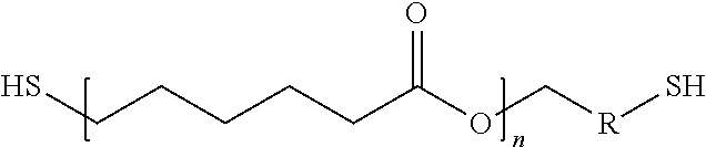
SCCCCCC(OC[R]S)=O
